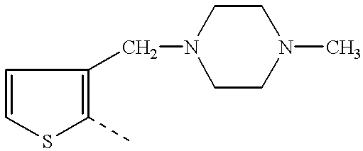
C1=CSC(C)=C1CN1CCN(C)CC1
